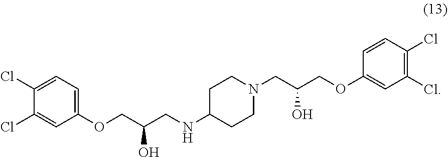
C1(Cl)=CC(OCC(CNC2CCN(CC(COC3=CC(Cl)=C(Cl)C=C3)O)CC2)O)=CC=C1Cl
